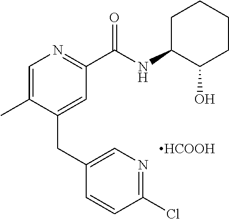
C1=C(C)C(CC2=CN=C(Cl)C=C2)=CC(C(NC2C(O)CCCC2)=O)=N1.[HCOOH]
